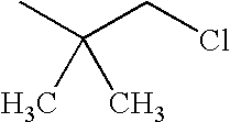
ClCC(C)(C)C
